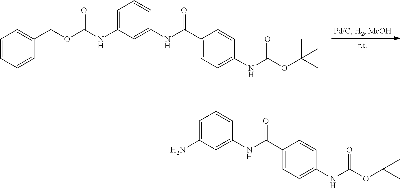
C1=CC=CC(COC(NC2=CC=CC(NC(C3=CC=C(NC(OC(C)(C)C)=O)C=C3)=O)=C2)=O)=C1.NC1=CC=CC(NC(C2=CC=C(NC(OC(C)(C)C)=O)C=C2)=O)=C1
